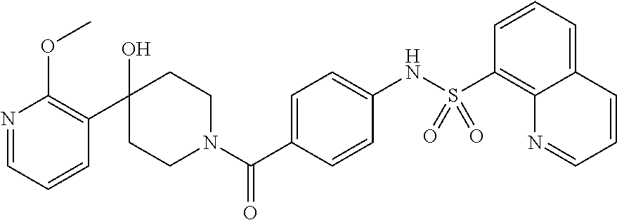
N1=CC=CC(C2(O)CCN(C(C3=CC=C(NS(C4=C5C(=CC=C4)C=CC=N5)(=O)=O)C=C3)=O)CC2)=C1OC
